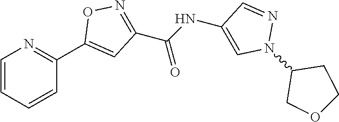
C1=CC=CC(C2=CC(C(NC3=CN(C4COCC4)N=C3)=O)=NO2)=N1
